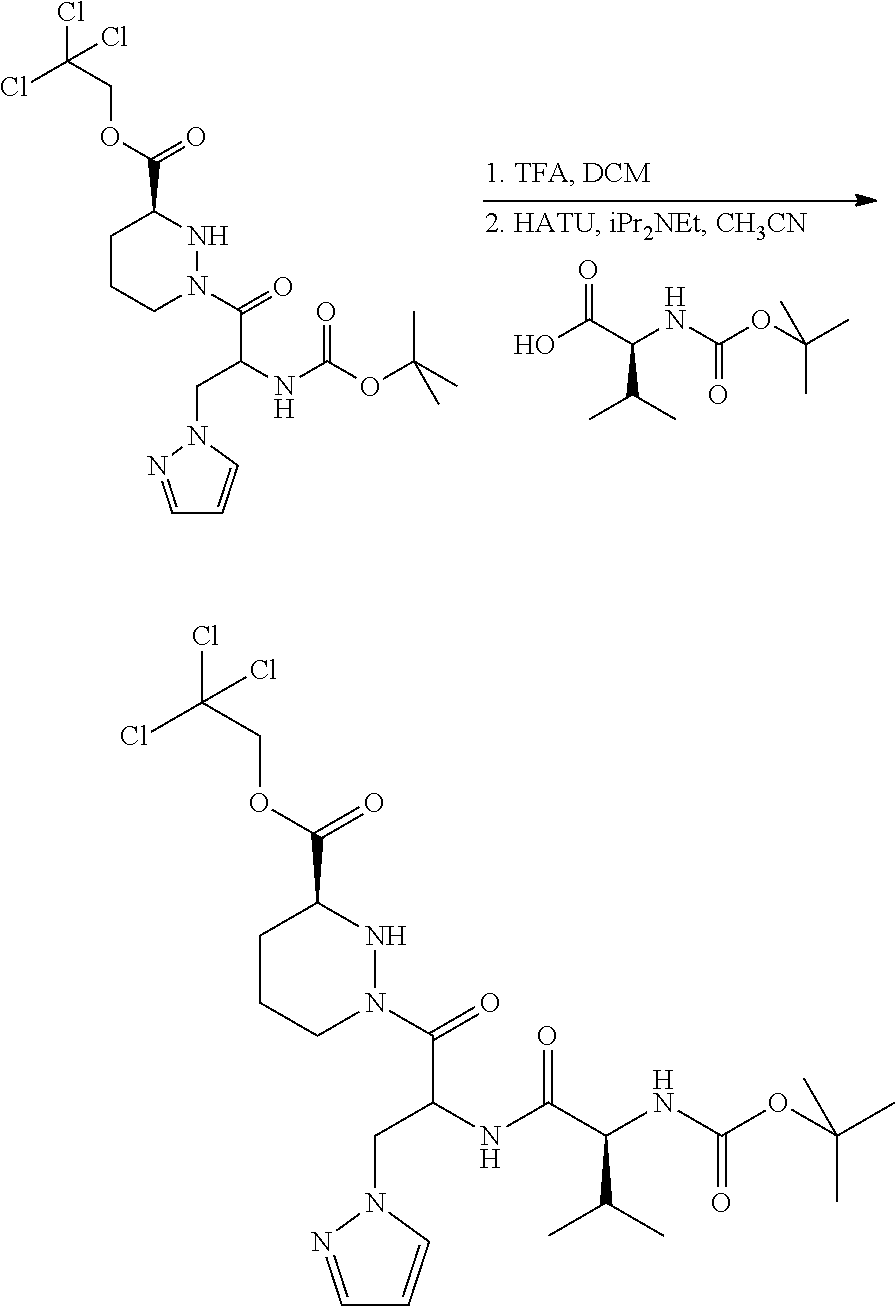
OC(C(NC(OC(C)(C)C)=O)C(C)C)=O.C1CCN(C(=O)C(CN2N=CC=C2)NC(OC(C)(C)C)=O)NC1C(OCC(Cl)(Cl)Cl)=O.C1CCN(C(=O)C(CN2N=CC=C2)NC(C(NC(OC(C)(C)C)=O)C(C)C)=O)NC1C(OCC(Cl)(Cl)Cl)=O
